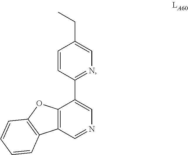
C1=CC(C2=CN=CC3=C2OC2=C3C=CC=C2)=NC=C1CC
